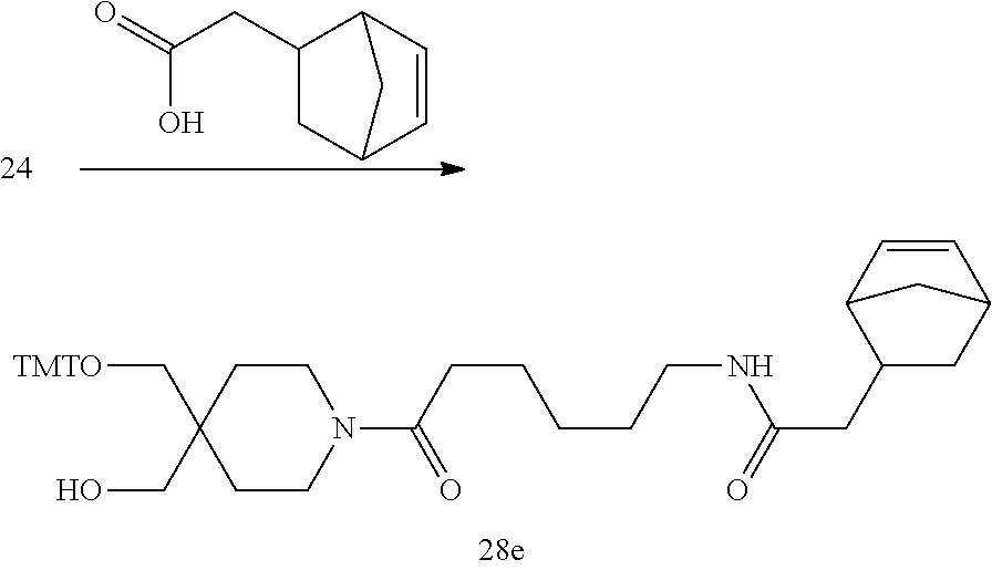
C(C(=O)O)C1CC2C=CC1C2.[TMTO]CC1(CO)CCN(C(=O)CCCCCNC(=O)CC2CC3C=CC2C3)CC1
